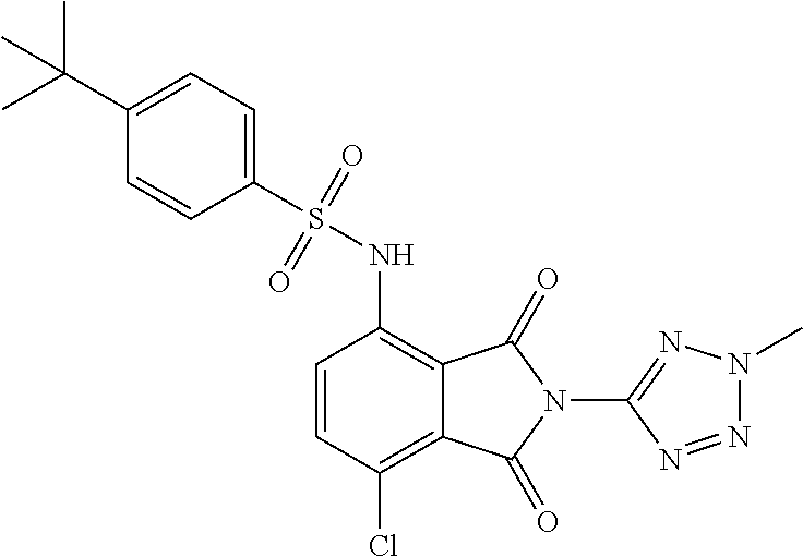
C1=CC(Cl)=C2C(=C1NS(C1=CC=C(C(C)(C)C)C=C1)(=O)=O)C(=O)N(C1=NN(C)N=N1)C2=O
